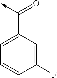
C(C1=CC=CC(F)=C1)(->C)=O
